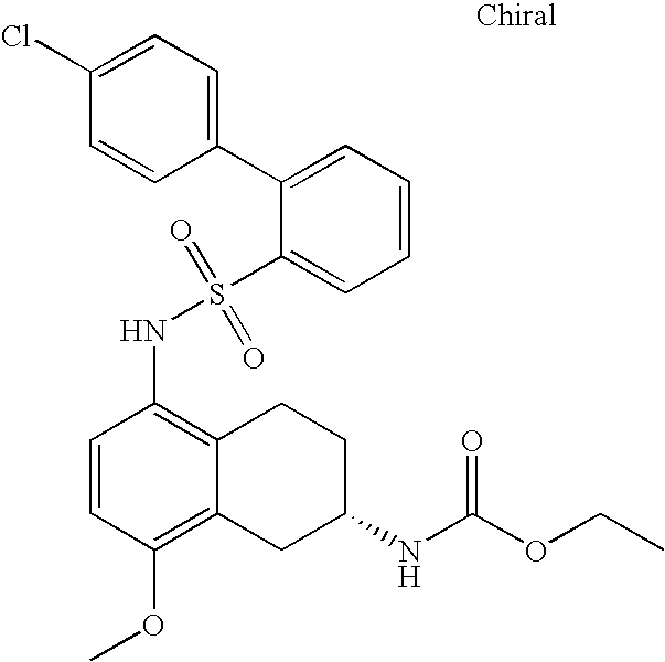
C1=CC(OC)=C2C(=C1NS(C1=CC=CC=C1C1=CC=C(Cl)C=C1)(=O)=O)CCC(NC(OCC)=O)C2
